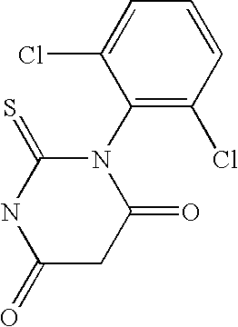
N1(C2=C(Cl)C=CC=C2Cl)C(=S)NC(=O)CC1=O
